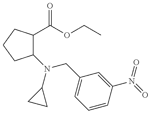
C1(N(C2CC2)CC2=CC=CC(N(=O)=O)=C2)C(C(OCC)=O)CCC1
